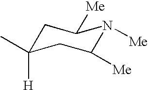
C1C(C)([H])CC([Me])N([Me])C1[Me]
